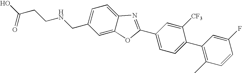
OC(CCNCC1=CC=C2C(=C1)OC(C1=CC=C(C3=C(C)C=CC(F)=C3)C([CF3])=C1)=N2)=O
